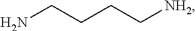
NCCCC[NH2]
